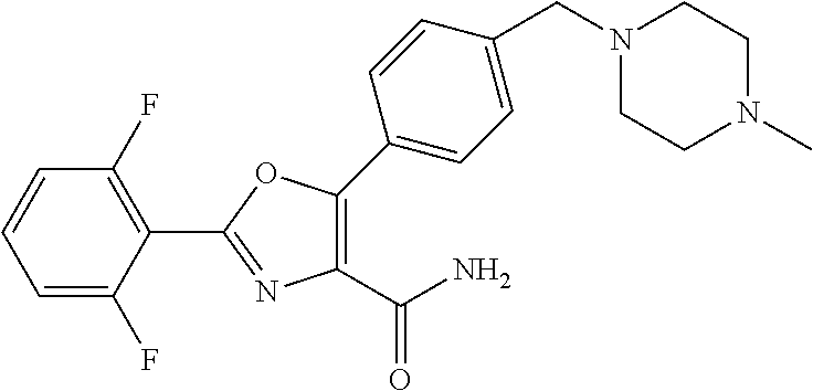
C1=C(F)C(C2=NC(C(N)=O)=C(C3=CC=C(CN4CCN(C)CC4)C=C3)O2)=C(F)C=C1
